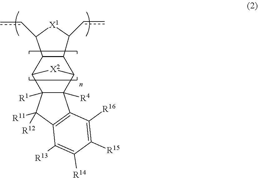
C1(cc)[X1]C(cc)C2C3C4([R4])C([R1])(C([X2]3)C12)C([R11])([R12])C1=C4C([R16])=C([R15])C([R14])=C1[R13]
